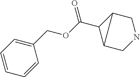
C1(COC(C2C3CNCC23)=O)=CC=CC=C1
